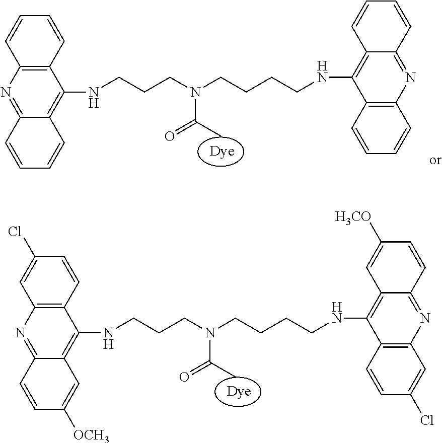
C12=C(C=CC=C1)C(NCCCN(CCCCNC1=C3C(=NC4=C1C=CC=C4)C=CC=C3)C(C)=O)=C1C(=N2)C=CC=C1.C12=C(C=CC(Cl)=C1)C(NCCCN(CCCCNC1=C3C(=NC4=C1C=CC(Cl)=C4)C=CC([H3CO])=C3)C(C)=O)=C1C(=N2)C=CC([OCH3])=C1
